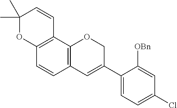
C1(C)(C)OC2=C(C=C1)C1=C(C=C2)C=C(C2=CC=C(Cl)C=C2[OBn])CO1
